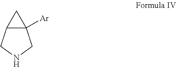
C12C([Ar])(C1)CNC2
